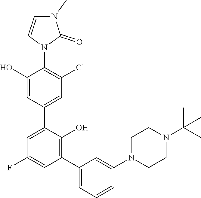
C1(F)=CC(C2=CC=CC(N3CCN(C(C)(C)C)CC3)=C2)=C(O)C(C2=CC(Cl)=C(N3C(=O)N(C)C=C3)C(O)=C2)=C1
